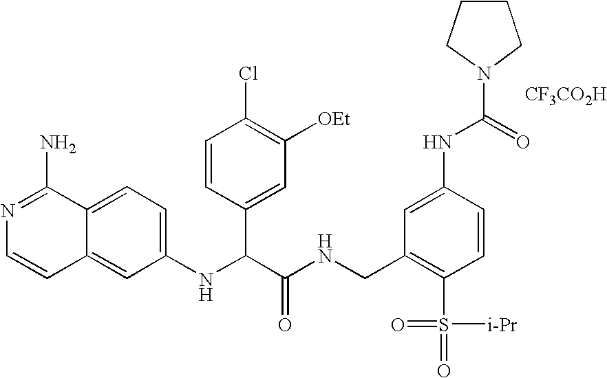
C1(NC(C(NCC2=C(S([i-Pr])(=O)=O)C=CC(NC(=O)N3CCCC3)=C2)=O)C2=CC([OEt])=C(Cl)C=C2)=CC=C2C(=C1)C=CN=C2N.[CF3CO2H]
